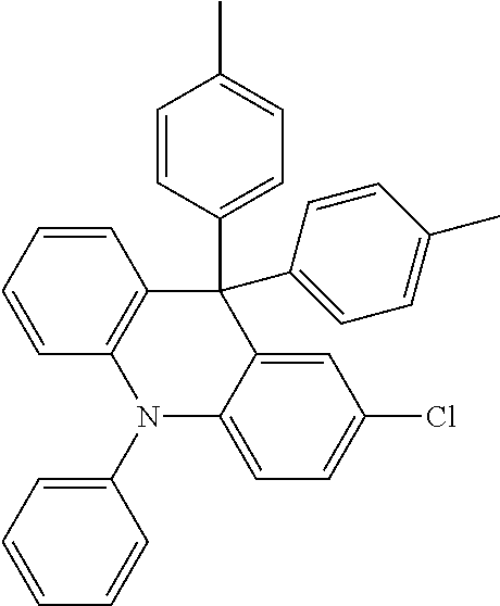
C1=CC=CC2=C1C(C1=CC=C(C)C=C1)(C1=CC=C(C)C=C1)C1=CC(Cl)=CC=C1N2C1=CC=CC=C1
